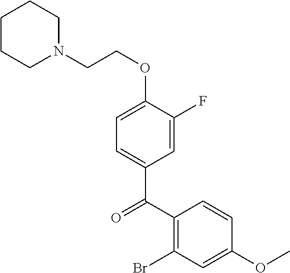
C1CCN(CCOC2=CC=C(C(C3=C(Br)C=C(OC)C=C3)=O)C=C2F)CC1
